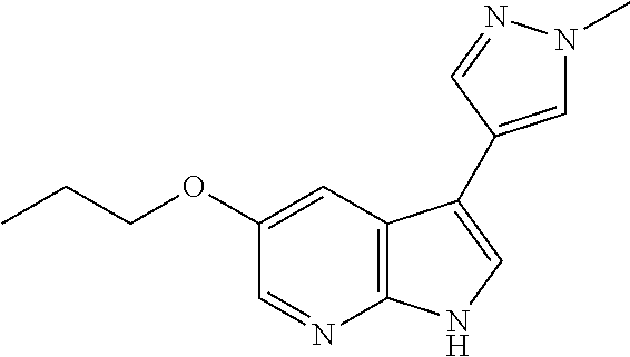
C1=NC2=C(C=C1OCCC)C(C1=CN(C)N=C1)=CN2
